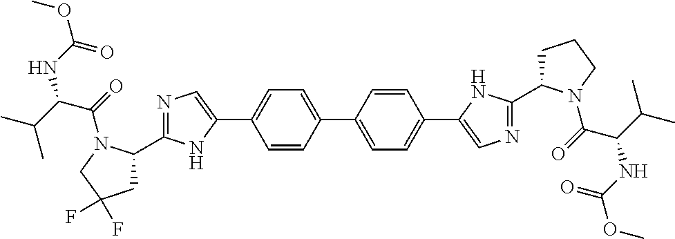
C1=CC(C2=CC=C(C3=CN=C(C4CCCN4C(=O)C(C(C)C)NC(OC)=O)N3)C=C2)=CC=C1C1=CN=C(C2CC(F)(F)CN2C(=O)C(C(C)C)NC(OC)=O)N1
